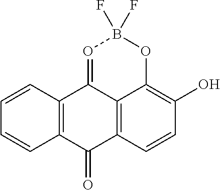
C12=C3C=CC(O)=C1OB(F)(F)O=C2C1=C(C=CC=C1)C3=O
